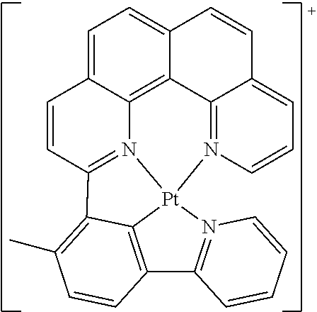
C1=C2C3=C4C(=C1)C=CC1=CC=CN(=C41)[Pt]14N3=C(C=C2)C2=C(C)C=CC(=C12)C1=N4C=CC=C1
